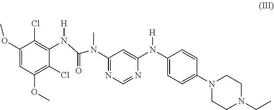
C1(Cl)=C(N(C(=O)N(C2=NC=NC(N(C3=CC=C(N4CCN(CC)CC4)C=C3)[H])=C2)C)[H])C(Cl)=C(OC)C=C1OC
